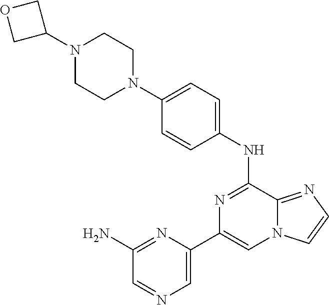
N1=C(NC2=CC=C(N3CCN(C4COC4)CC3)C=C2)C2=NC=CN2C=C1C1=CN=CC(N)=N1
